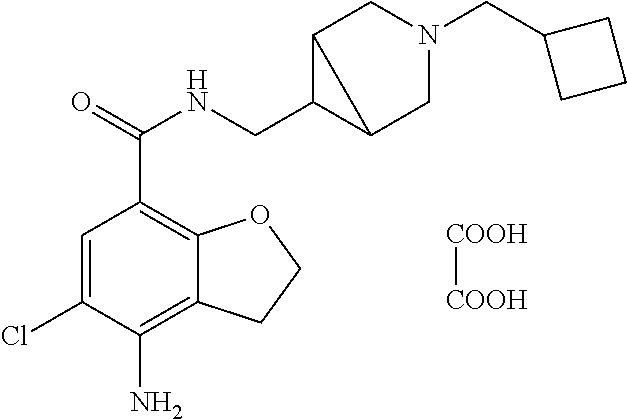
C1=C(Cl)C(N)=C2C(=C1C(=O)NCC1C3CN(CC4CCC4)CC13)OCC2.[COOH][COOH]
